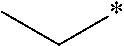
CC*
